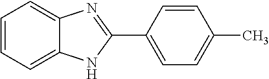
C1=CC=C2C(=C1)N=C(C1=CC=C(C)C=C1)N2
